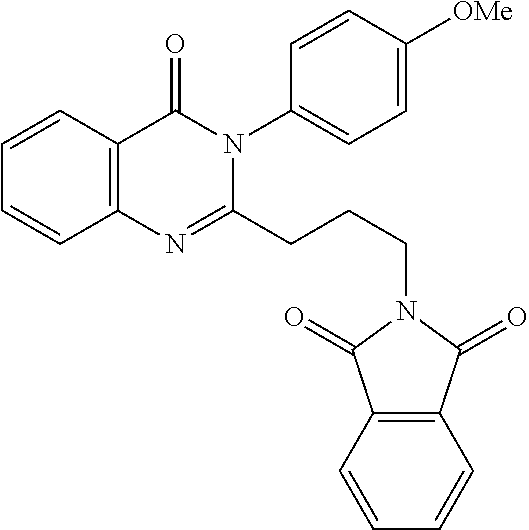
C1=CC2=C(C=C1)N=C(CCCN1C(=O)C3=C(C1=O)C=CC=C3)N(C1=CC=C([OMe])C=C1)C2=O
